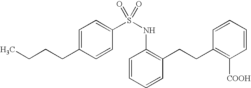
C1=C(CCCC)C=CC(S(=O)(NC2=C(CCC3=C([COOH])C=CC=C3)C=CC=C2)=O)=C1
